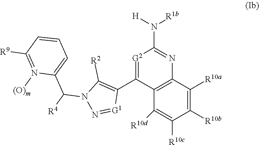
[G2]1=C(C2=C([R2])N(C(C3=CC=CC([R9])=N3[(O)m])[R4])N=[G1]2)C2=C(N=C1N([H])[R1b])C([R10a])=C([R10b])C([R10c])=C2[R10d]
